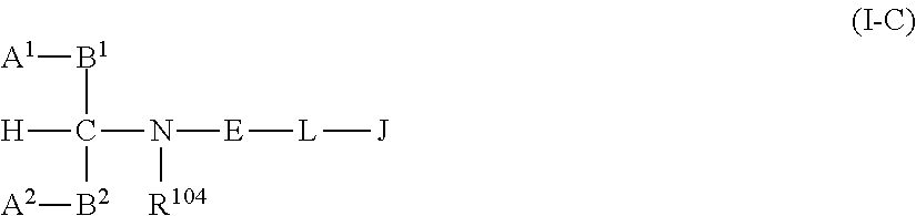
C(N([E][L][J])[R104])([B1][A1])([B2][A2])[H]
